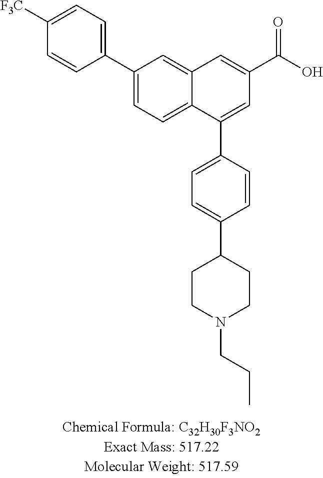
C1=CC(C2=CC=C3C(=C2)C=C(C(=O)O)C=C3C2=CC=C(C3CCN(CCC)CC3)C=C2)=CC=C1[F3C]
